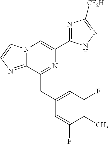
N12C(=NC=C1)C(CC1=CC(F)=C(C)C(F)=C1)=NC(C1=NC([CF2H])=NN1)=C2
